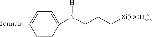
C1=CC(N(CCC[Si(OCH3)3])[H])=CC=C1
